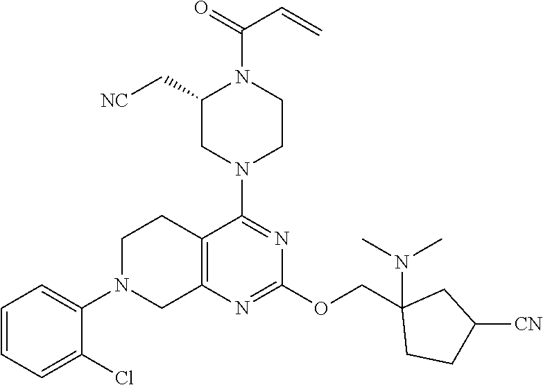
C1=CC=C(Cl)C(N2CC3=C(CC2)C(N2CCN(C(=O)C=C)C(C[NC])C2)=NC(OCC2(N(C)C)CCC([CN])C2)=N3)=C1
